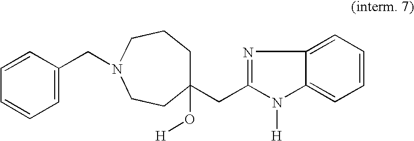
C12=CC=CC=C1N([H])C(CC1(O[H])CCCN(CC3=CC=CC=C3)CC1)=N2
